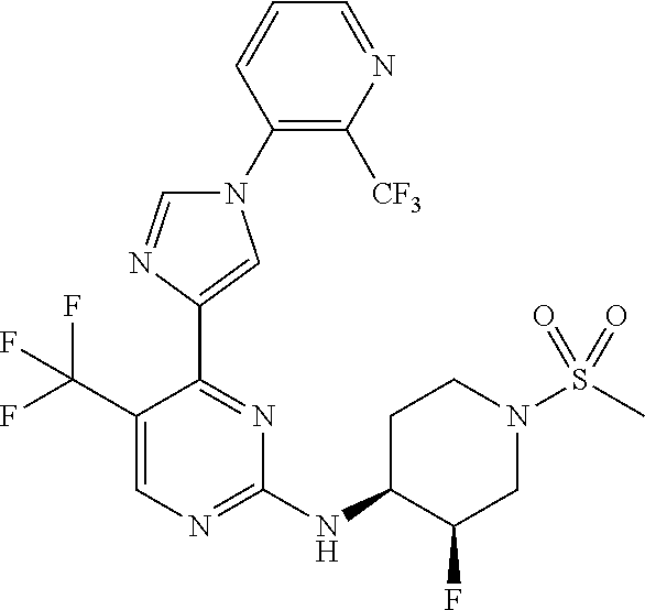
C1=CC=NC([CF3])=C1N1C=NC(C2=NC(NC3C(F)CN(S(=O)(=O)C)CC3)=NC=C2C(F)(F)F)=C1
